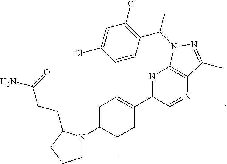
N1=C(C2=CCC(N3CCCC3CCC(N)=O)C(C)C2)C=NC2=C1N(C(C1=C(Cl)C=C(Cl)C=C1)C)N=C2C
